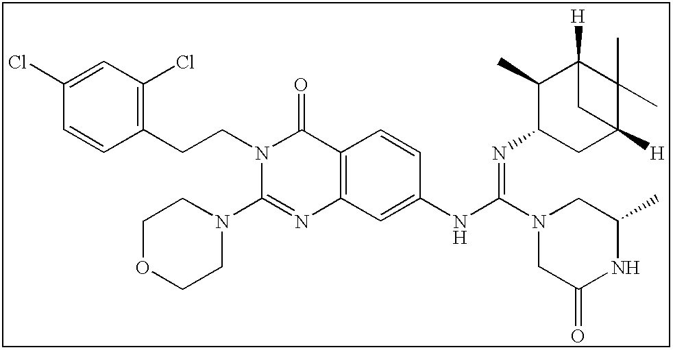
C1(Cl)=CC(Cl)=C(CCN2C(N3CCOCC3)=NC3=C(C2=O)C=CC(NC(=NC2CC4([H])C(C)(C)C([H])(C2C)C4)N2CC(=O)NC(C)C2)=C3)C=C1
